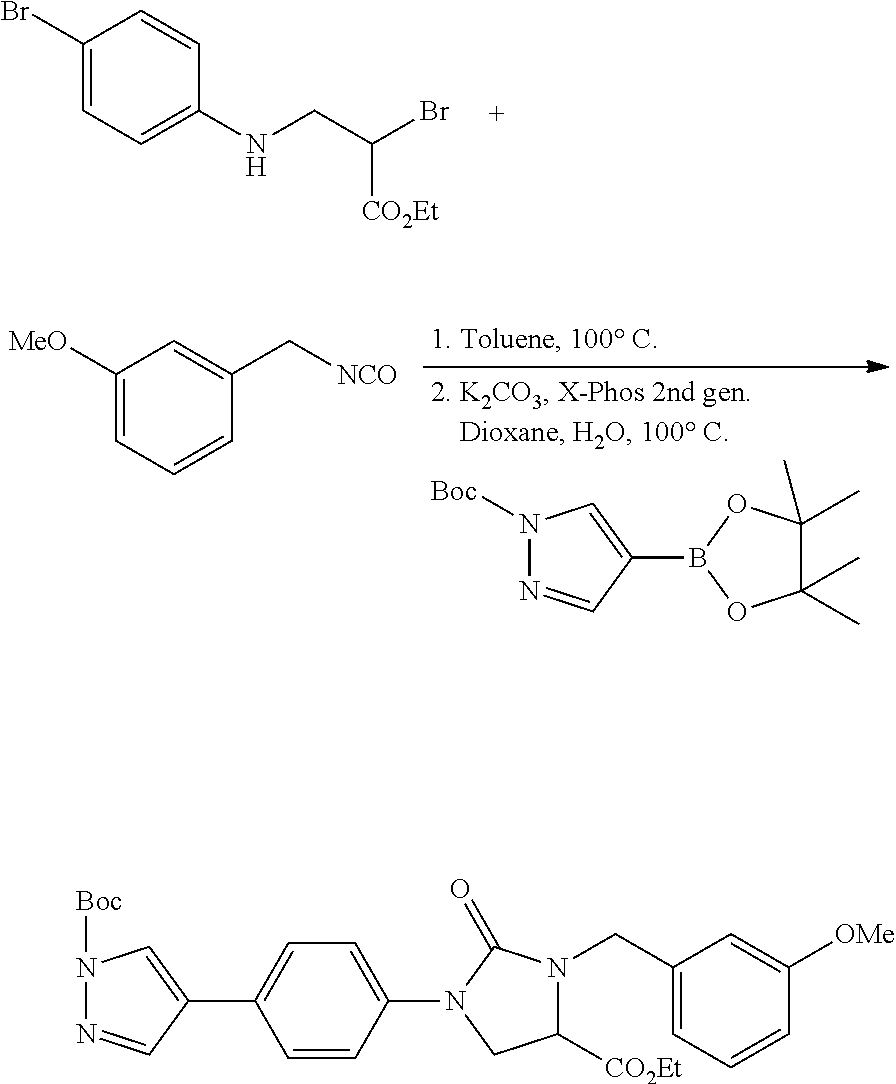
BrC1=CC=C(NCC(Br)[CO2Et])C=C1.N1([Boc])N=CC(B2OC(C)(C)C(C)(C)O2)=C1.[MeO]C1=CC=CC(C[NCO])=C1.C1=C(N2CC([CO2Et])N(CC3=CC=CC([OMe])=C3)C2=O)C=CC(C2=CN([Boc])N=C2)=C1
